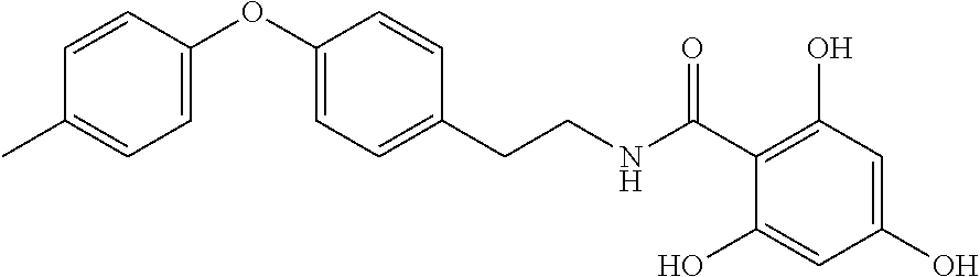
C1(OC2=CC=C(C)C=C2)=CC=C(CCNC(C2=C(O)C=C(O)C=C2O)=O)C=C1
